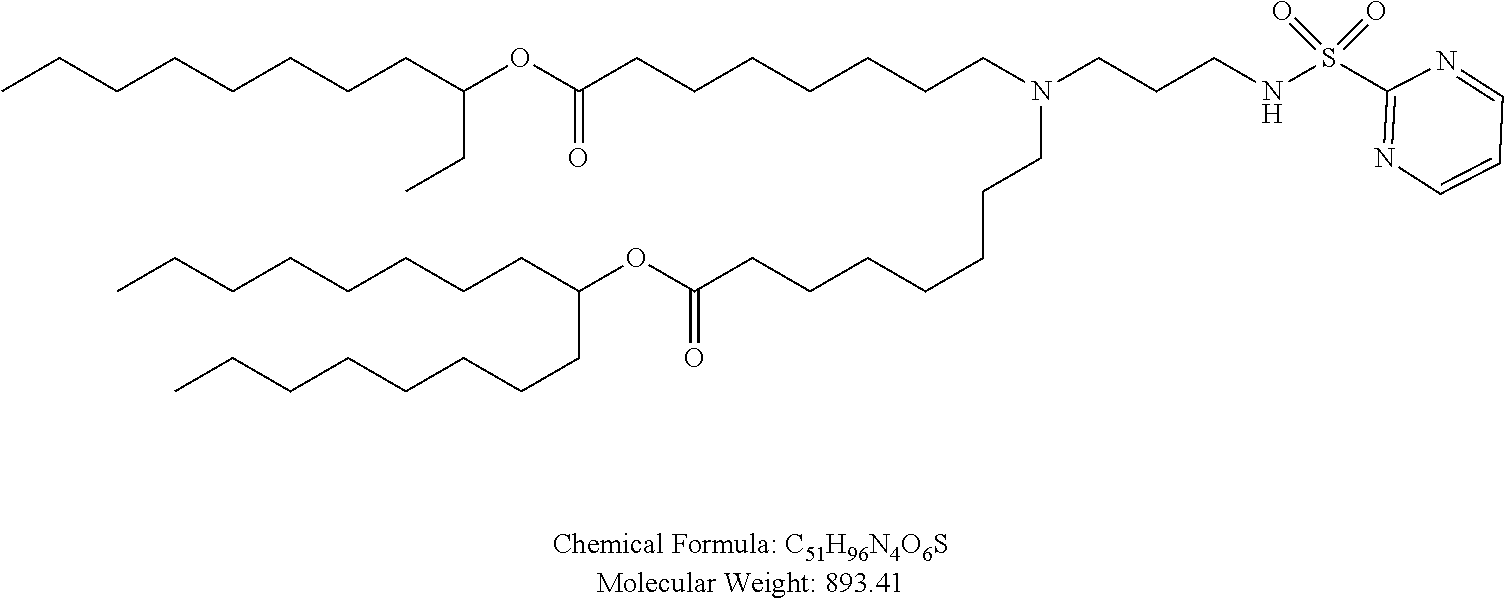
CCCCCCCCC(OC(CCCCCCCN(CCCNS(C1=NC=CC=N1)(=O)=O)CCCCCCCC(OC(CCCCCCCC)CCCCCCCC)=O)=O)CC
